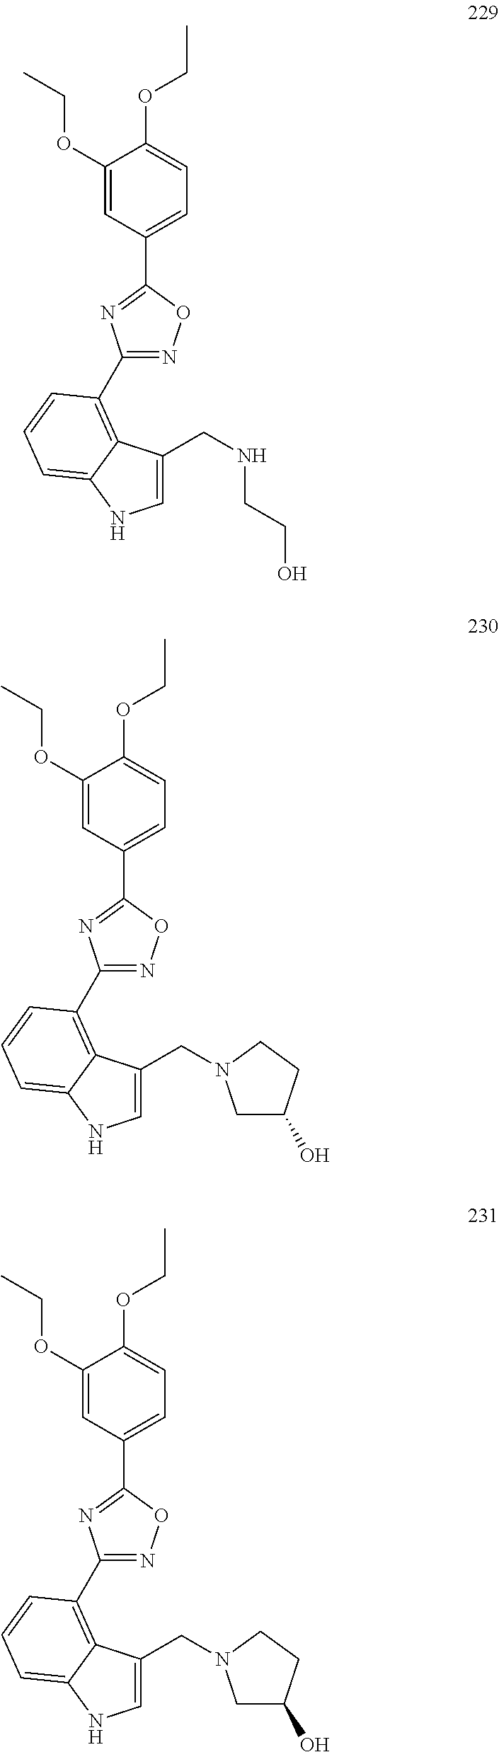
C1(OCC)=CC(C2=NC(C3=C4C(CNCCO)=CNC4=CC=C3)=NO2)=CC=C1OCC.C1(OCC)=CC(C2=NC(C3=C4C(CN5CC(O)CC5)=CNC4=CC=C3)=NO2)=CC=C1OCC.C1(OCC)=CC(C2=NC(C3=C4C(CN5CC(O)CC5)=CNC4=CC=C3)=NO2)=CC=C1OCC
